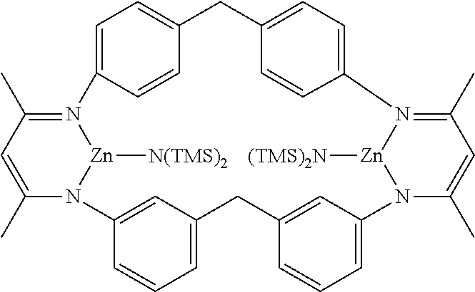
C1=C2C=CC(=C1)CC1=CC=C(C=C1)N1=C(C)C=C(C)N(C3=CC=CC(=C3)CC3=CC=CC(=C3)N3C(C)=CC(C)=N2[Zn]3[N(TMS)2])[Zn]1[(TMS)2N]
